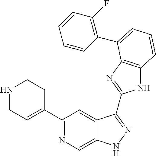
C1(C2=NC=C3C(=C2)C(C2=NC4=C(N2)C=CC=C4C2=C(F)C=CC=C2)=NN3)=CCNCC1
